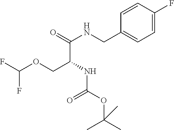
C1=CC(F)=CC=C1CNC(C(COC(F)F)NC(=O)OC(C)(C)C)=O
